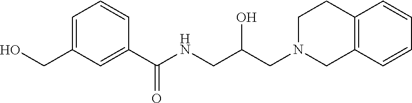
C1(CO)=CC=CC(C(NCC(CN2CCC3=C(C2)C=CC=C3)O)=O)=C1
